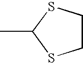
CC1SCCS1
